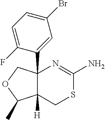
C12(C3=CC(Br)=CC=C3F)C([H])(CSC(N)=N1)C(C)OC2
